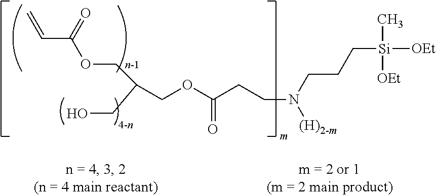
C(C(=O)OCC(CO)COC(=O)CCN([(H)2-m])CCC[Si]([OEt])(C)[OEt])=C
